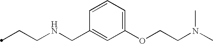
C(CNCC1=CC(OCCN(C)C)=CC=C1)C
